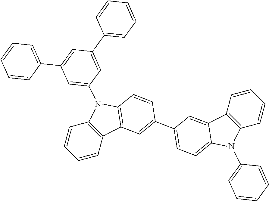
C1=CC2=C(C=C1)N(C1=CC(C3=CC=CC=C3)=CC(C3=CC=CC=C3)=C1)C1=C2C=C(C2=CC=C3C(=C2)C2=C(N3C3=CC=CC=C3)C=CC=C2)C=C1
